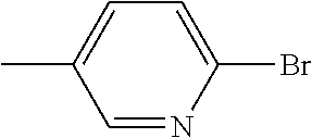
CC1=CC=C(Br)N=C1
